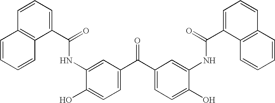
C1=CC=CC2=C1C=CC=C2C(=O)NC1=CC(C(C2=CC=C(O)C(NC(C3=CC=CC4=C3C=CC=C4)=O)=C2)=O)=CC=C1O
